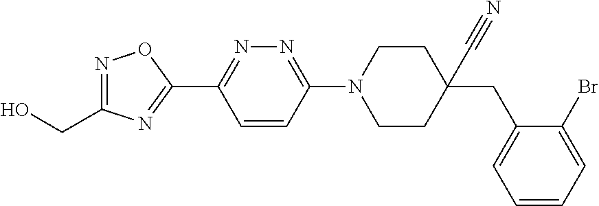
OCC1=NOC(C2=NN=C(N3CCC(C#N)(CC4=CC=CC=C4Br)CC3)C=C2)=N1
